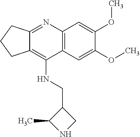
C12=C(C=C(OC)C(OC)=C1)C(NCC1C(C)NC1)=C1C(=N2)CCC1
